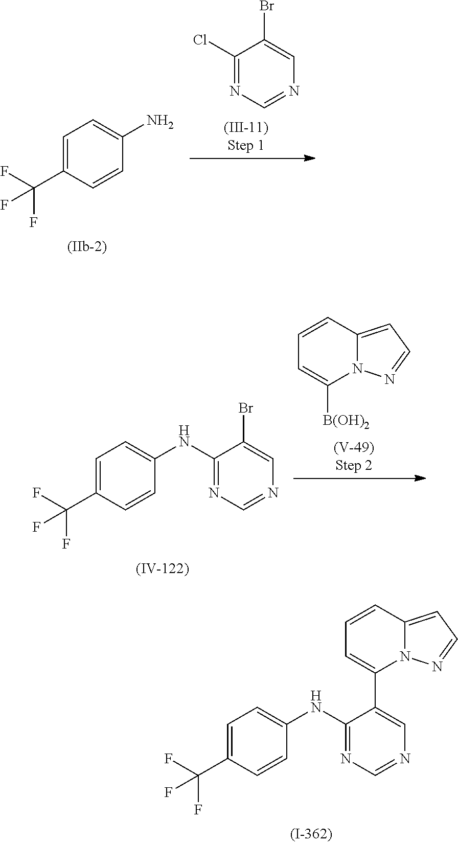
C1(Cl)=NC=NC=C1Br.C1=C(C(F)(F)F)C=CC(N)=C1.C1=CC2=CC=NN2C([B(OH)2])=C1.C1=C(C(F)(F)F)C=CC(NC2=NC=NC=C2Br)=C1.C1=C(C(F)(F)F)C=CC(NC2=NC=NC=C2C2=CC=CC3=CC=NN23)=C1
